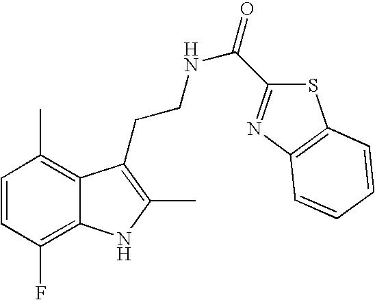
C1=CC(F)=C2C(=C1C)C(CCNC(=O)C1=NC3=C(S1)C=CC=C3)=C(C)N2
